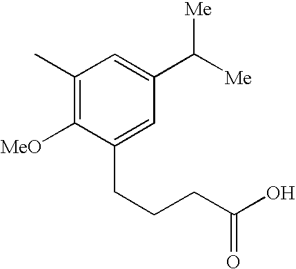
C1(C)=C([MeO])C(CCCC(O)=O)=CC(C([Me])[Me])=C1
